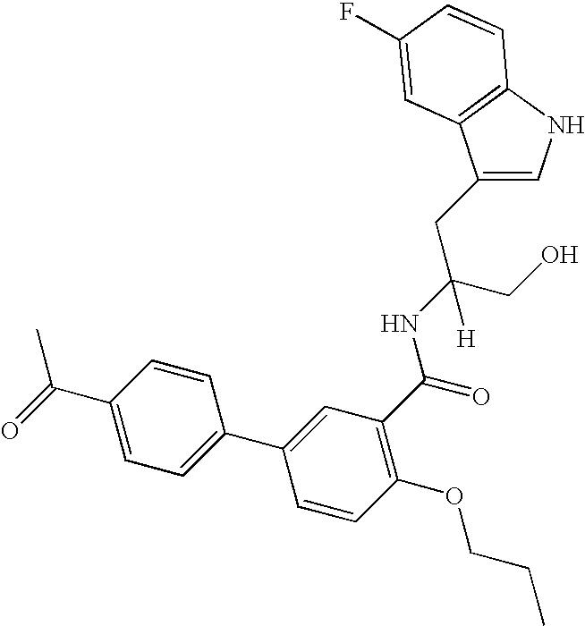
C1=C(CC(CO)(NC(C2=C(OCCC)C=CC(C3=CC=C(C(=O)C)C=C3)=C2)=O)[H])C2=C(N1)C=CC(F)=C2
